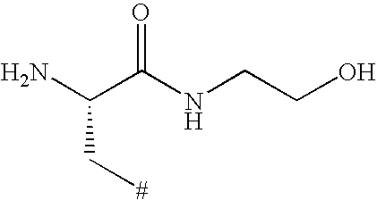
NC(C(NCCO)=O)C[#]
